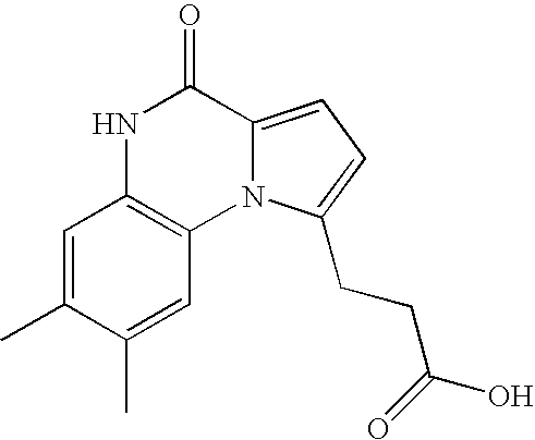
N1C2=C(N3C(=CC=C3CCC(=O)O)C1=O)C=C(C)C(C)=C2
